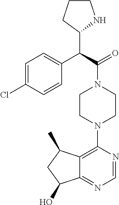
C1=C(Cl)C=CC(C(C(=O)N2CCN(C3=C4C(=NC=N3)C(O)CC4C)CC2)C2NCCC2)=C1
